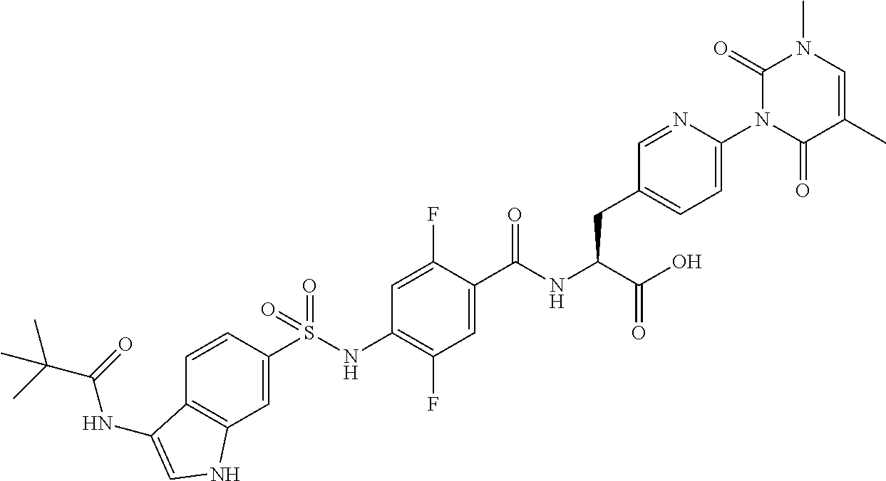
C1=C(S(NC2=C(F)C=C(C(NC(C(O)=O)CC3=CC=C(N4C(=O)C(C)=CN(C)C4=O)N=C3)=O)C(F)=C2)(=O)=O)C=CC2=C1NC=C2NC(=O)C(C)(C)C
